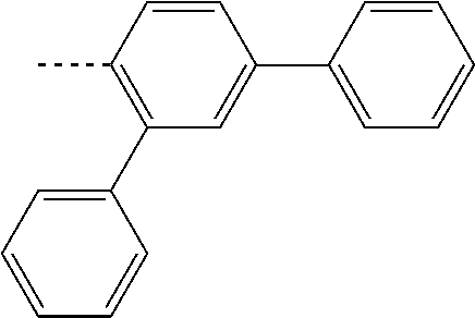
C1(C2=CC=CC=C2)=CC(C2=CC=CC=C2)=C(C)C=C1
